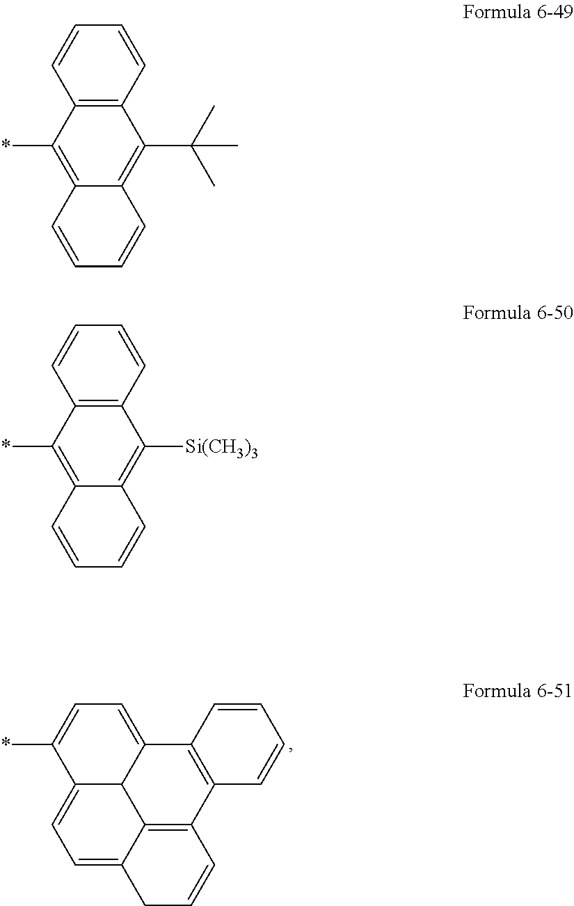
C1=C(*)C2=CC=C3C4=C(C=CC3)C3=C(C(=C1)C24)C=CC=C3.C12=C(C=CC=C1)C(C(C)(C)C)=C1C(=C2*)C=CC=C1.C12=C(C=CC=C1)C([Si(CH3)3])=C1C(=C2*)C=CC=C1
